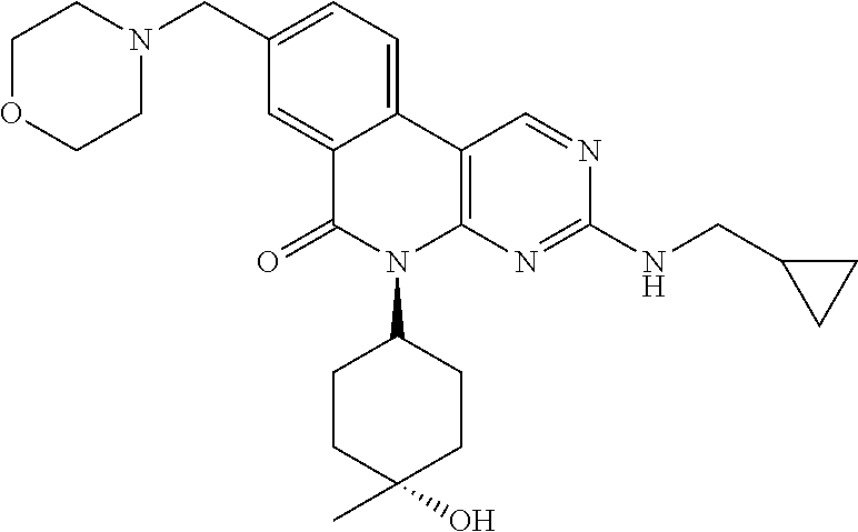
C12=CC(CN3CCOCC3)=CC=C1C1=C(N(C3CCC(O)(C)CC3)C2=O)N=C(NCC2CC2)N=C1
